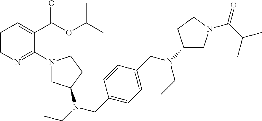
C1=CN=C(N2CC(N(CC)CC3=CC=C(CN(C4CN(C(=O)C(C)C)CC4)CC)C=C3)CC2)C(C(OC(C)C)=O)=C1
